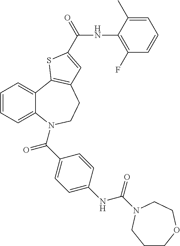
C1=CC=C2C(=C1)C1=C(CCN2C(C2=CC=C(NC(=O)N3CCOCCC3)C=C2)=O)C=C(C(=O)NC2=C(F)C=CC=C2C)S1
